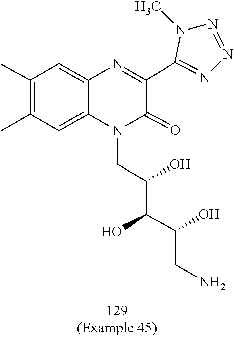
C(CN)(C(O)C(CN1C(=O)C(C2=NN=NN2C)=NC2=CC(C)=C(C)C=C12)O)O
